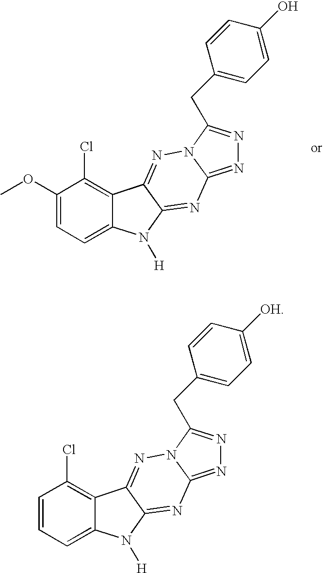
C1=CC=C2C(=C1Cl)C1=NN3C(=NN=C3CC3=CC=C([OH])C=C3)N=C1N2[H].C1(OC)=CC=C2C(=C1Cl)C1=NN3C(=NN=C3CC3=CC=C(O)C=C3)N=C1N2[H]
